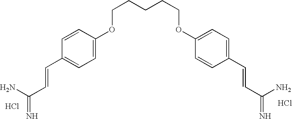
C1=CC(OCCCCCOC2=CC=C(C=CC(=N)N)C=C2)=CC=C1C=CC(=N)N.Cl.Cl
